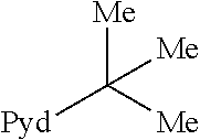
[Me]C([Me])([Pyd])[Me]
